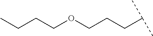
O(CCCC(C)C)CCCC
